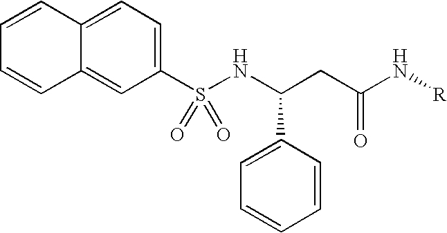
C12=CC=C(S(NC(CC(N[R])=O)C3=CC=CC=C3)(=O)=O)C=C1C=CC=C2
